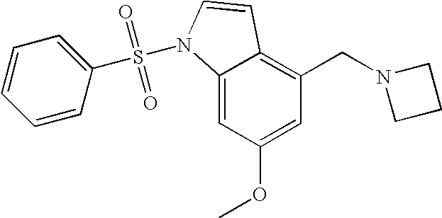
C1=C(OC)C=C2C(=C1CN1CCC1)C=CN2S(=O)(=O)C1=CC=CC=C1
